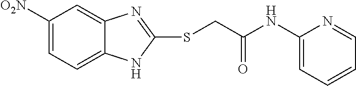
C1([O2N])=CC=C2C(=C1)N=C(SCC(NC1=CC=CC=N1)=O)N2
